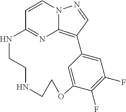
C1=CC2=NC3=C(C=NN13)C1=CC(F)=C(F)C(=C1)OCCNCCN2
